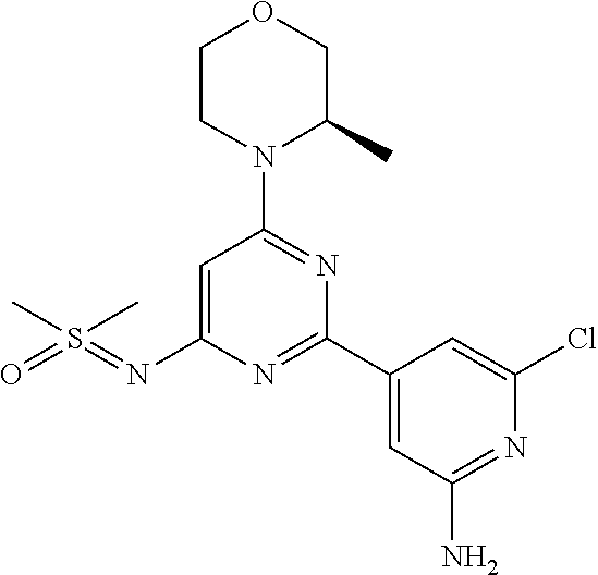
CS(C)(=NC1=CC(N2C(C)COCC2)=NC(C2=CC(N)=NC(Cl)=C2)=N1)=O
